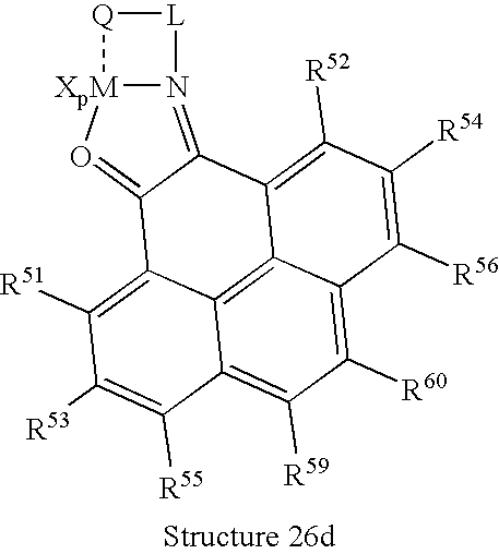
C12=C([R59])C([R60])=C3C4=C1C(=C([R51])C([R53])=C2[R55])C1=O[XpM]2N(=C1C4=C([R52])C([R54])=C3[R56])[L][Q]2
